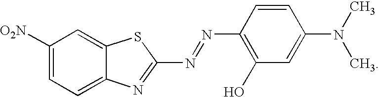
C1([O2N])=CC=C2C(=C1)SC(N=NC1=C(O)C=C(N(C)C)C=C1)=N2
